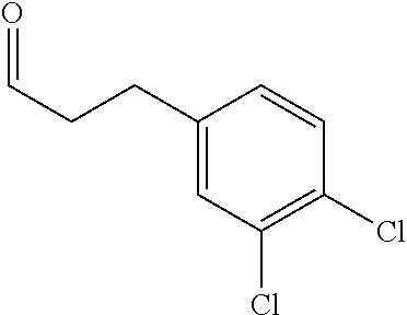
C1(CCC=O)=CC(Cl)=C(Cl)C=C1
